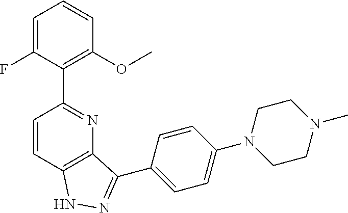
C1=CC2=C(N=C1C1=C(OC)C=CC=C1F)C(C1=CC=C(N3CCN(C)CC3)C=C1)=NN2
